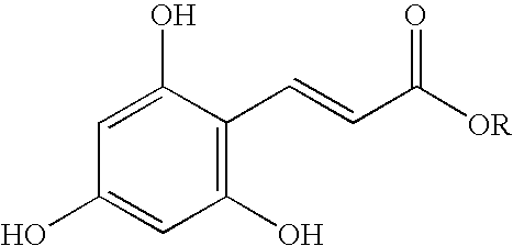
C1(O)=C(C=CC([OR])=O)C(O)=CC(O)=C1
